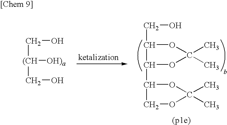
C(C1OC(C)(C)OC1C1OC(C)(C)OC1)O.[(CH]([OH)a])(CO)CO
